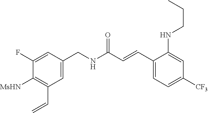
C1(C=CC(NCC2=CC(C=C)=C([MsHN])C(F)=C2)=O)=CC=C([CF3])C=C1NCCC
